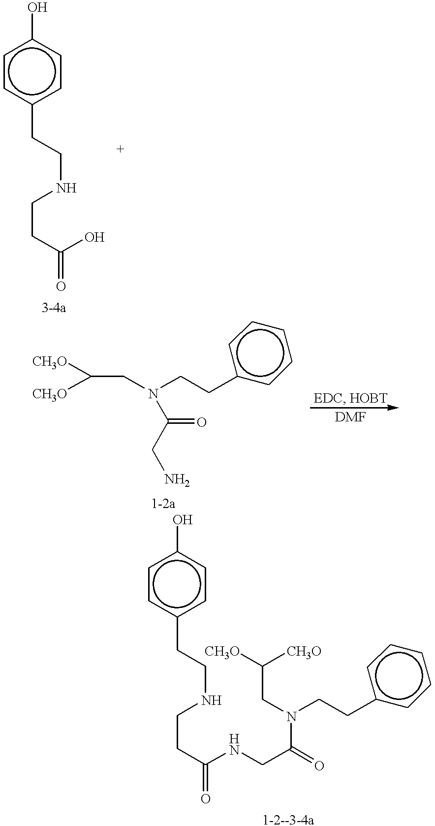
c1cc(CCNCCC(=O)O)ccc1O.[CH3O]C([CH3O])CN(CCc1ccccc1)C(CN)=O.c1cc(CCNCCC(=O)NCC(=O)N(CC([CH3O])[CH3O])CCc2ccccc2)ccc1O
